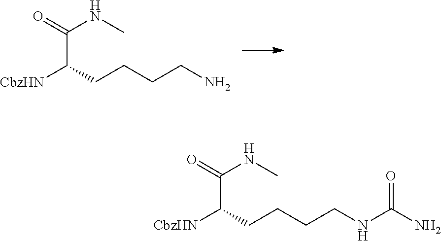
C(C(=O)NC)(CCCCN)[CbzHN].C(C(=O)NC)(CCCCNC(N)=O)[CbzHN]
